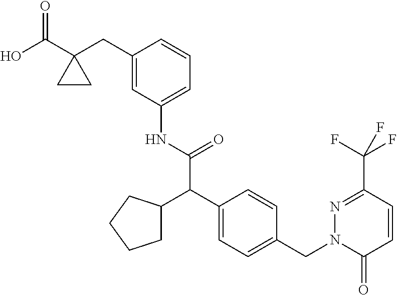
C1(CC2(C(O)=O)CC2)=CC(NC(=O)C(C2=CC=C(CN3C(=O)C=CC(C(F)(F)F)=N3)C=C2)C2CCCC2)=CC=C1
